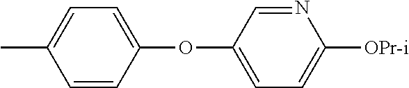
CC1=CC=C(OC2=CC=C([OPr-i])N=C2)C=C1
